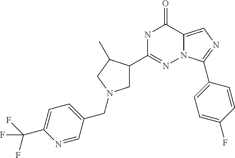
N1C(C2CN(CC3=CC=C(C(F)(F)F)N=C3)CC2C)=NN2C(=CN=C2C2=CC=C(F)C=C2)C1=O
